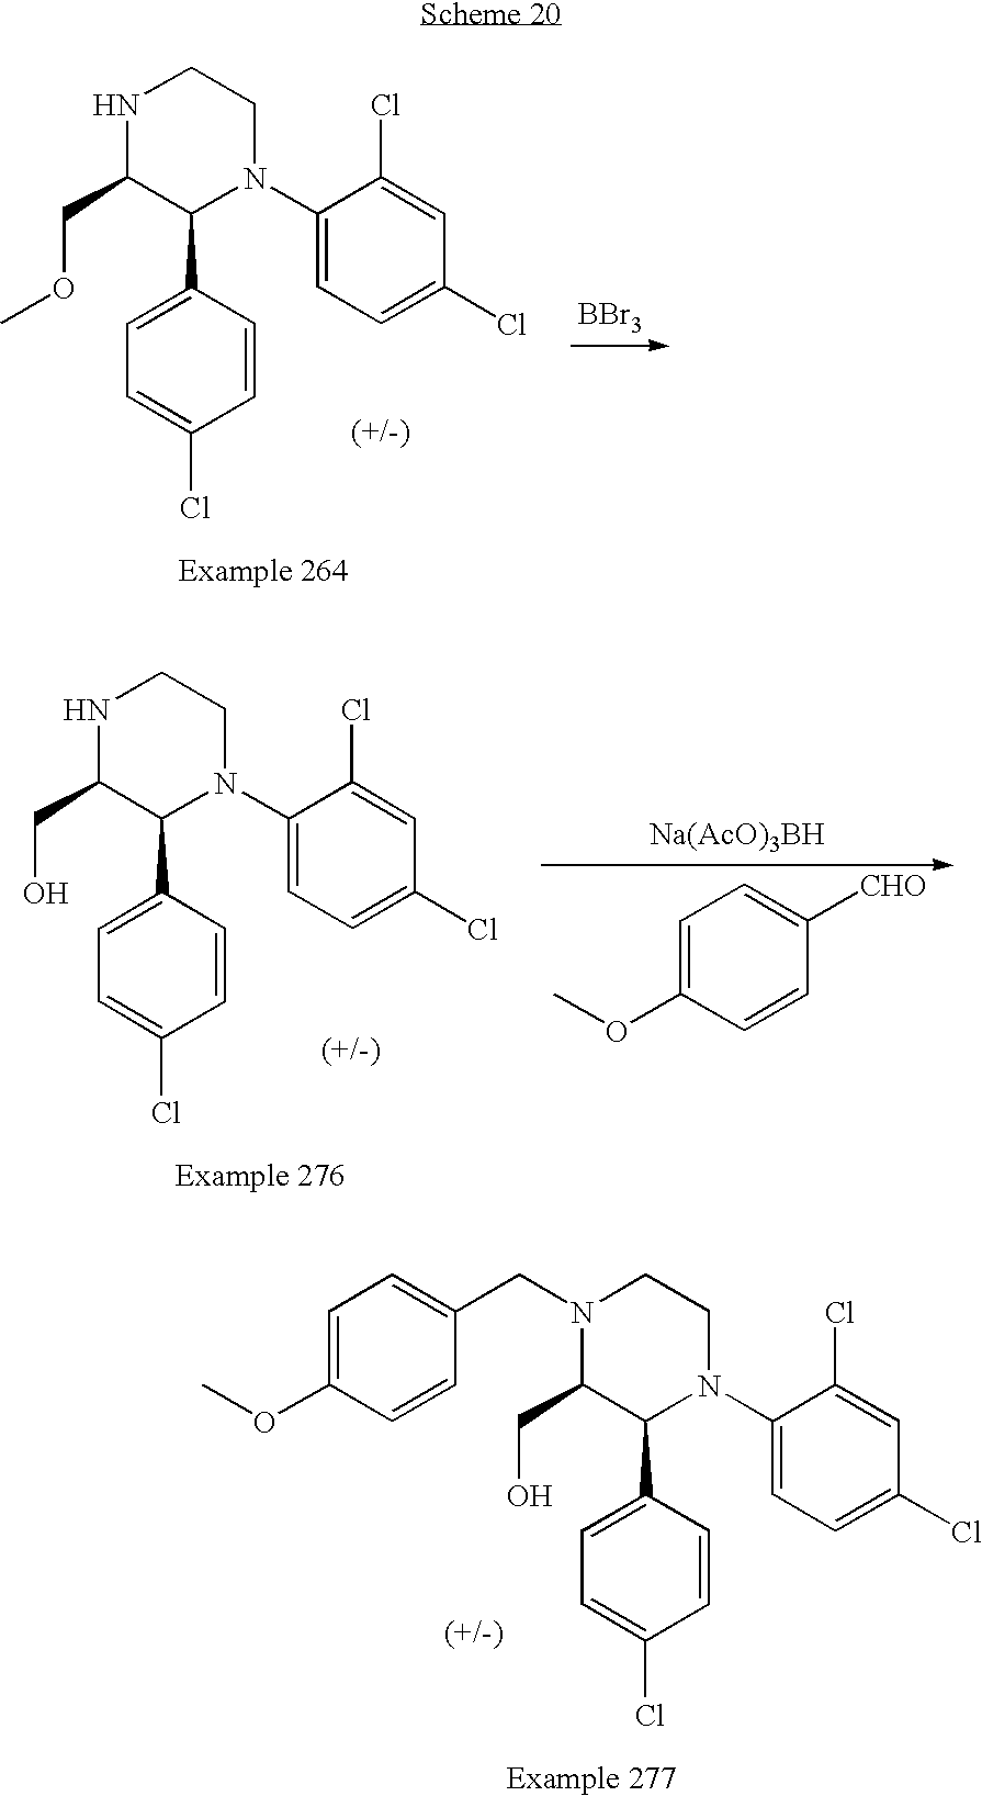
N1C(COC)C(C2=CC=C(Cl)C=C2)N(C2=CC=C(Cl)C=C2Cl)CC1.[BBr3].N1C(CO)C(C2=CC=C(Cl)C=C2)N(C2=CC=C(Cl)C=C2Cl)CC1.C1=C(OC)C=CC([CHO])=C1.[Na(AcO)3BH].C1=C(OC)C=CC(CN2C(CO)C(C3=CC=C(Cl)C=C3)N(C3=CC=C(Cl)C=C3Cl)CC2)=C1
